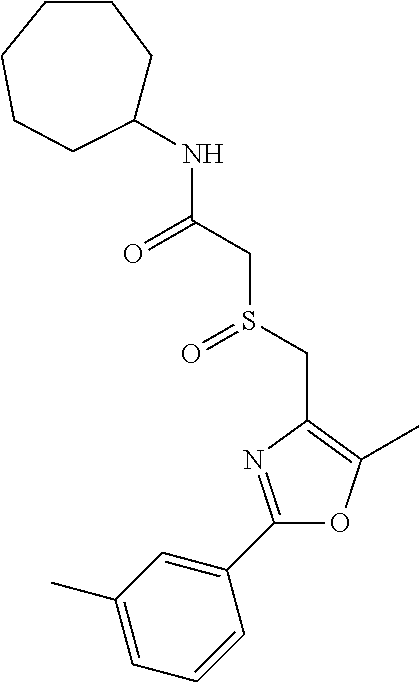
C1(C)=CC=CC(C2=NC(CS(CC(=O)NC3CCCCCC3)=O)=C(C)O2)=C1
